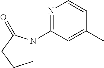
N1=C(N2CCCC2=O)C=C(C)C=C1
